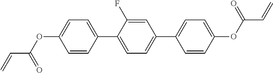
C(C(OC1=CC=C(C2=CC=C(C3=CC=C(OC(C=C)=O)C=C3)C=C2F)C=C1)=O)=C
